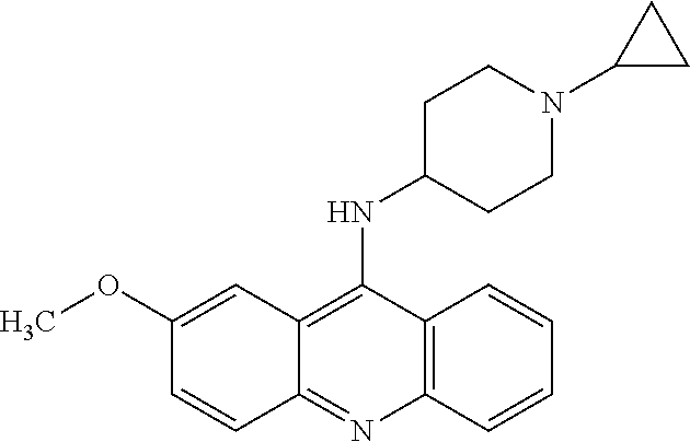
C12=C(C(NC3CCN(C4CC4)CC3)=C3C(=N1)C=CC(OC)=C3)C=CC=C2
